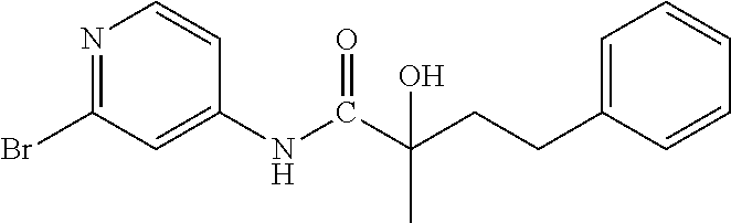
N1=C(Br)C=C(NC(C(CCC2=CC=CC=C2)(C)O)=O)C=C1
